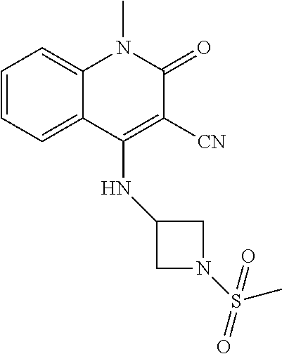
C1=CC=C2C(=C1)N(C)C(=O)C([CN])=C2NC1CN(S(=O)(C)=O)C1
